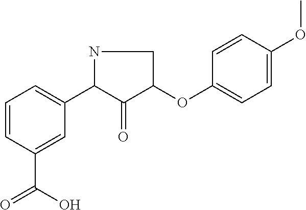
C1=CC(C(=O)O)=CC(C2C(=O)C(OC3=CC=C(OC)C=C3)CN2)=C1
